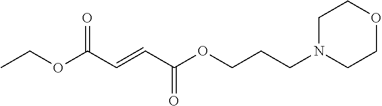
N1(CCCOC(C=CC(OCC)=O)=O)CCOCC1
